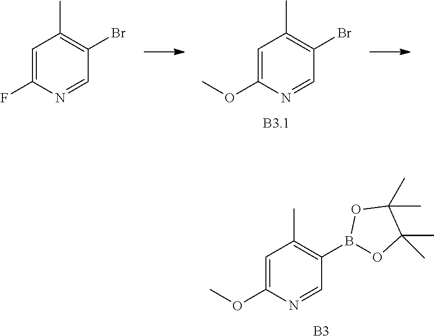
C1(B2OC(C)(C)C(C)(C)O2)=C(C)C=C(OC)N=C1.[B3].C1=C(OC)N=CC(Br)=C1C.C1=C(F)N=CC(Br)=C1C
